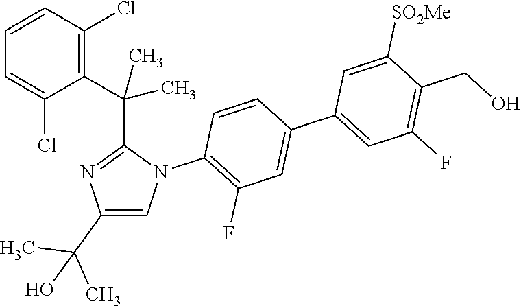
C1(C(C)(C)C2=NC(C(C)(C)O)=CN2C2=C(F)C=C(C3=CC(F)=C(CO)C([SO2Me])=C3)C=C2)=C(Cl)C=CC=C1Cl
